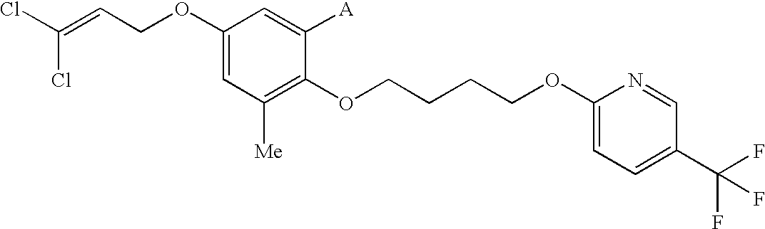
C1(OCC=C(Cl)Cl)=CC([Me])=C(OCCCCOC2=CC=C(C(F)(F)F)C=N2)C([A])=C1
